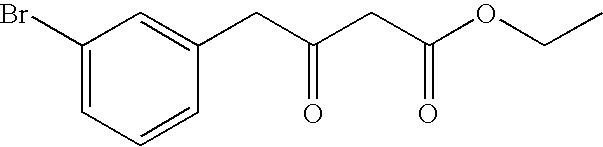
C1(Br)=CC=CC(CC(CC(OCC)=O)=O)=C1
